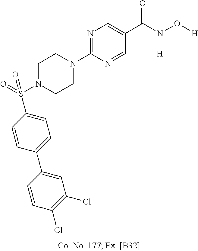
N1(C2=NC=C(C(N(O[H])[H])=O)C=N2)CCN(S(C2=CC=C(C3=CC(Cl)=C(Cl)C=C3)C=C2)(=O)=O)CC1
